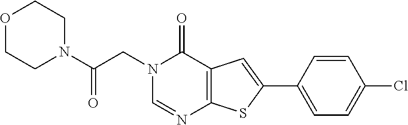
N1(CC(N2CCOCC2)=O)C=NC2=C(C=C(C3=CC=C(Cl)C=C3)S2)C1=O
